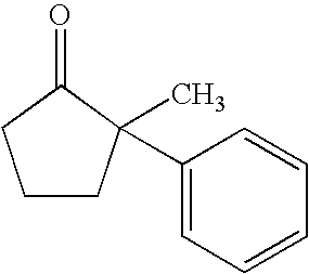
C1CC(C)(C2=CC=CC=C2)C(=O)C1
